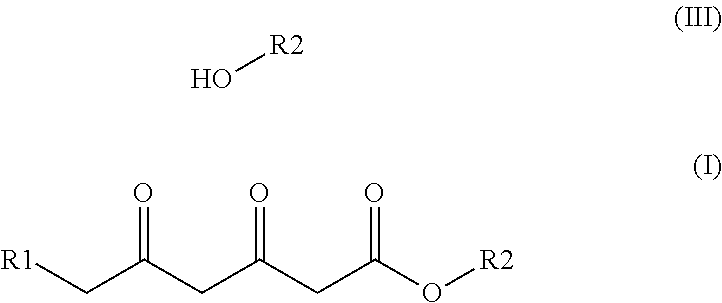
O[R2].[R1]CC(CC(CC(O[R2])=O)=O)=O
